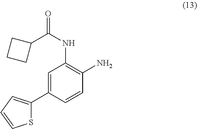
C(NC1=C(N)C=CC(C2=CC=CS2)=C1)(=O)C1CCC1
